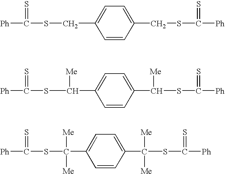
C1=CC(CSC([Ph])=S)=CC=C1CSC([Ph])=S.C1=CC(C(SC([Ph])=S)[Me])=CC=C1C(SC([Ph])=S)[Me].C1=CC(C(SC([Ph])=S)([Me])[Me])=CC=C1C(SC([Ph])=S)([Me])[Me]
